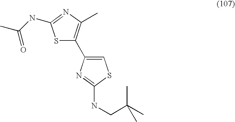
S1C(C2=CSC(NCC(C)(C)C)=N2)=C(C)N=C1NC(C)=O
